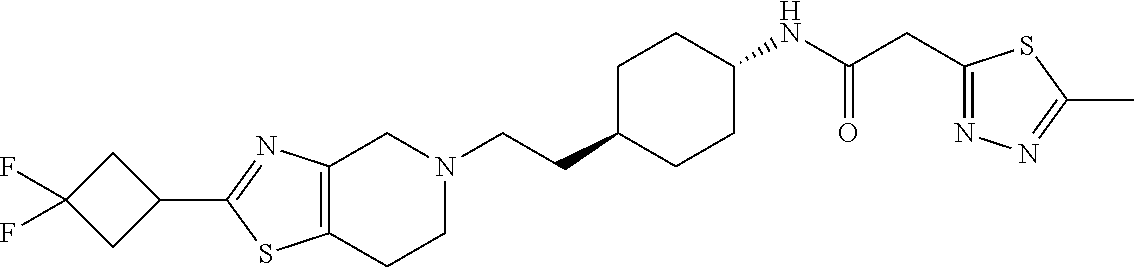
C12=C(CCN(CCC3CCC(NC(CC4=NN=C(C)S4)=O)CC3)C1)SC(C1CC(F)(F)C1)=N2
